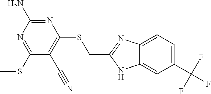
N1=C(SC)C(C#N)=C(SCC2=NC3=CC=C(C(F)(F)F)C=C3N2)N=C1N
